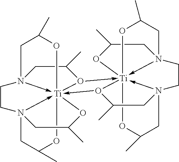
C1CN23->[Ti]456(-N1(CC(C)O4)CC(C)O5->[Ti]14578-N(CCN->1(CC(C)O4)CC(C)O5)(CC(C)O7)CC(C)O->68)(OC(C)C2)OC(C)C3
